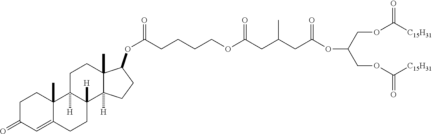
C(COC([C15H31])=O)(COC([C15H31])=O)OC(=O)CC(CC(OCCCCC(OC1C2(C)C([H])(C3([H])CCC4=CC(=O)CCC4(C)C3([H])CC2)CC1)=O)=O)C
